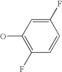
OC1=C(F)C=CC(F)=C1
